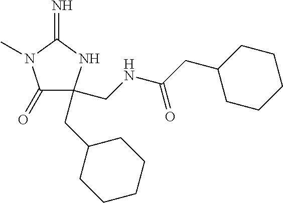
C1(=O)C(CC2CCCCC2)(CNC(CC2CCCCC2)=O)NC(=N)N1C
